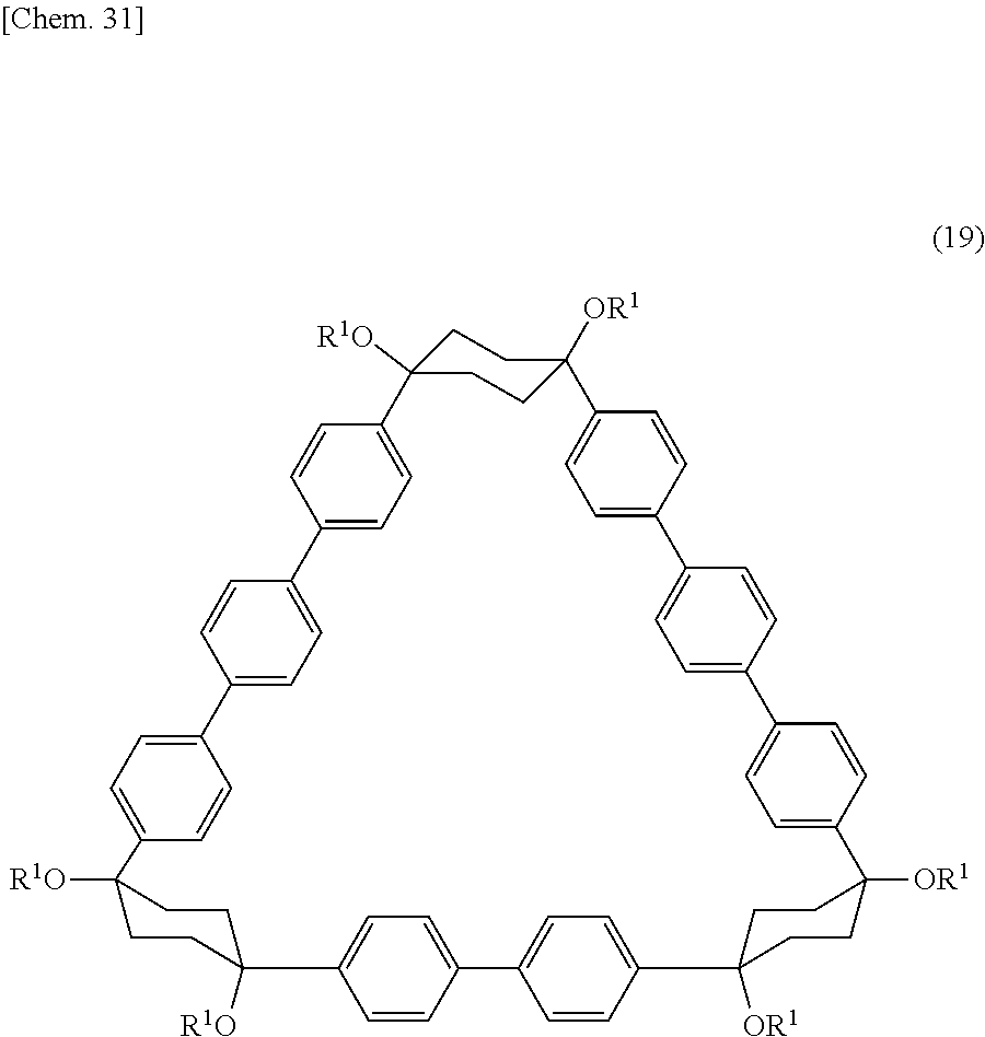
C12=CC=C(C=C1)C1=CC=C(C=C1)C1([R1O])CCC([R1O])(C3=CC=C(C=C3)C3=CC=C(C=C3)C3([OR1])CCC([OR1])(C4=CC=C(C5=CC=C(C=C5)C5=CC=C(C=C5)C5([OR1])CCC([R1O])(CC5)C5=CC=C2C=C5)C=C4)CC3)CC1
